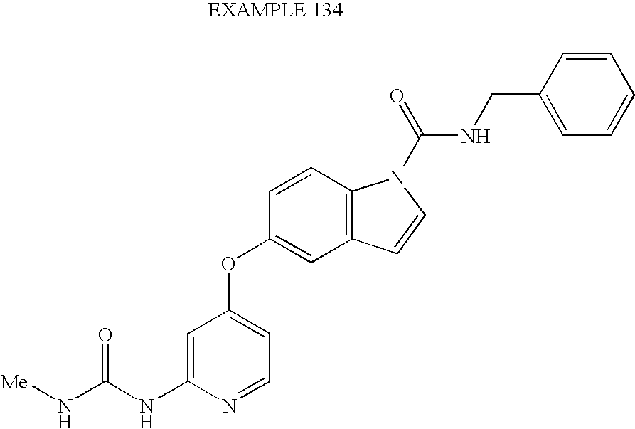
C1=C(NC(N[Me])=O)N=CC=C1OC1=CC2=C(C=C1)N(C(=O)NCC1=CC=CC=C1)C=C2
